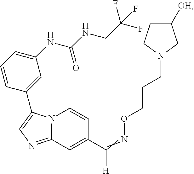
N12C(=NC=C1C1=CC(NC(NCC(F)(F)F)=O)=CC=C1)C=C(C(=NOCCCN1CC([OH])CC1)[H])C=C2
